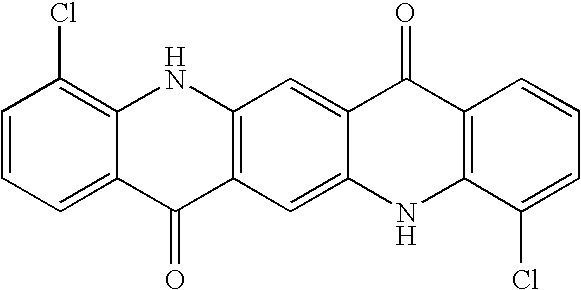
C1=CC=C2C(=C1Cl)NC1=C(C2=O)C=C2C(=C1)C(=O)C1=C(N2)C(Cl)=CC=C1
